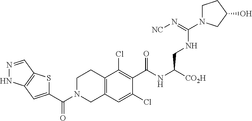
C(N1CC2=C(CC1)C(Cl)=C(C(NC(CNC(=N[NC])N1CCC(O)C1)[CO2H])=O)C(Cl)=C2)(=O)C1=CC2=C(S1)C=NN2
